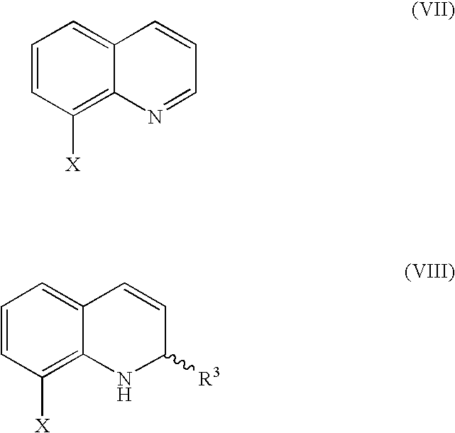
C1=CC([X])=C2C(=C1)C=CC([R3])N2.C1=CC([X])=C2C(=C1)C=CC=N2
